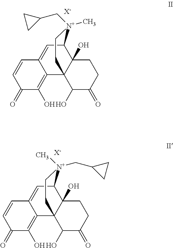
[X-].C1C2(O)C3(C(O)C(=O)C1)C1=C(O)C(=O)C=CC1=CC2[N+](C)(CC1CC1)CC3.[X-].C1C2(O)C3(C(O)C(=O)C1)C1=C(O)C(=O)C=CC1=CC2[N+](CC1CC1)(C)CC3
